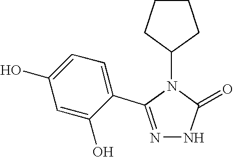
N1=C(C2=CC=C(O)C=C2O)N(C2CCCC2)C(=O)N1
